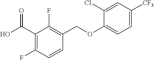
C1(C(O)=O)=C(F)C=CC(COC2=CC=C([CF3])C=C2Cl)=C1F
